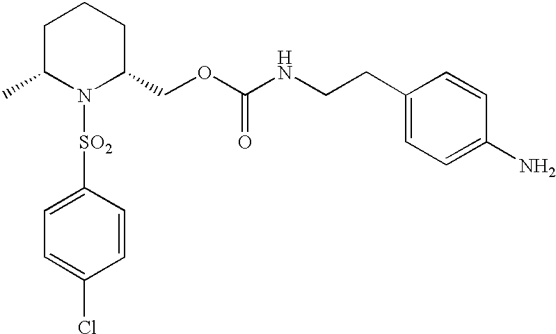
C1([SO2]N2C(COC(NCCC3=CC=C(N)C=C3)=O)CCCC2C)=CC=C(Cl)C=C1
